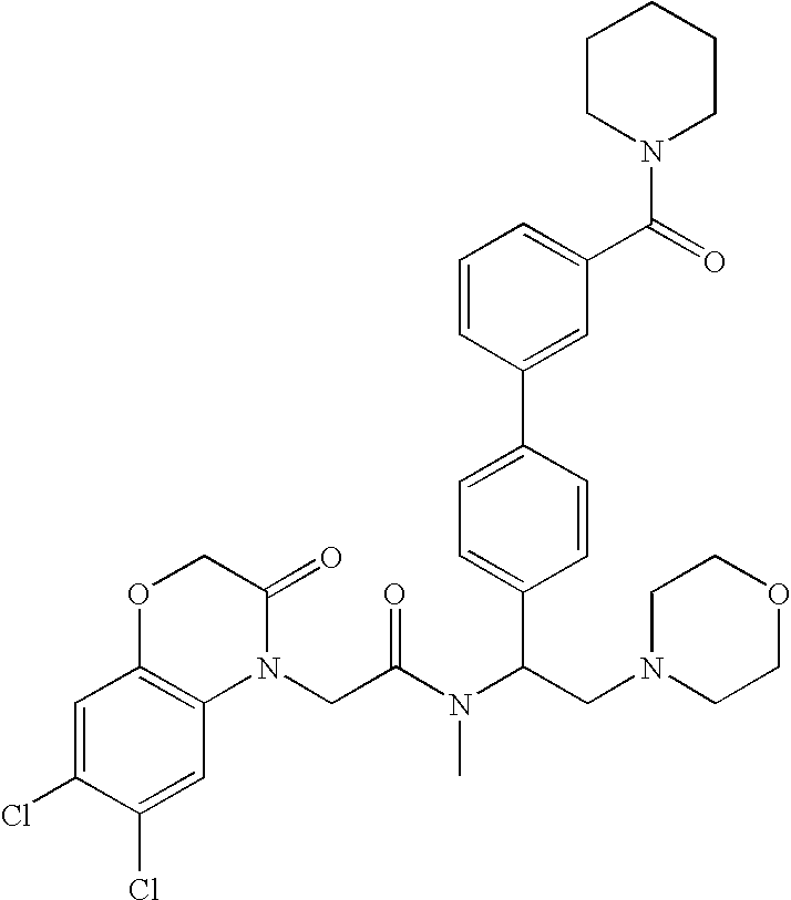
C1=C(Cl)C(Cl)=CC2=C1OCC(=O)N2CC(N(C(CN1CCOCC1)C1=CC=C(C2=CC(C(=O)N3CCCCC3)=CC=C2)C=C1)C)=O
